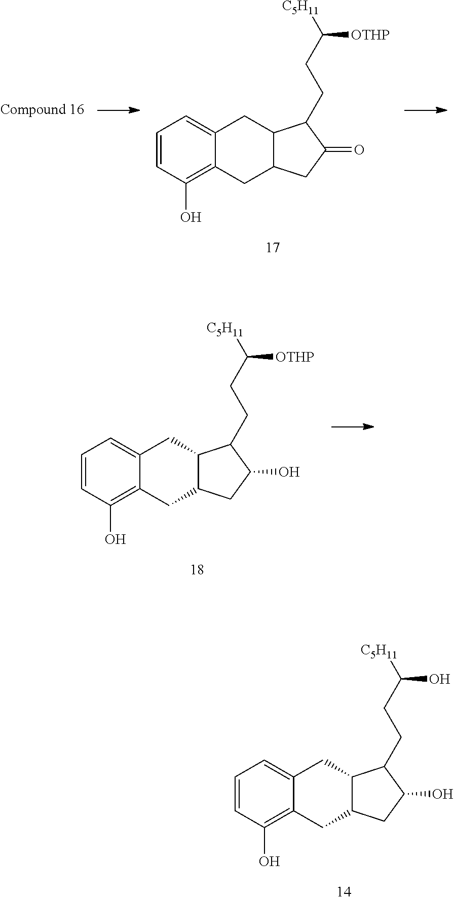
C1=CC(O)=C2C(=C1)CC1C(C2)CC(=O)C1CCC([C5H11])[OTHP].C1=CC(O)=C2C(=C1)CC1C(C2)CC(O)C1CCC([C5H11])O.C1=CC(O)=C2C(=C1)CC1C(C2)CC(O)C1CCC([C5H11])[OTHP]
